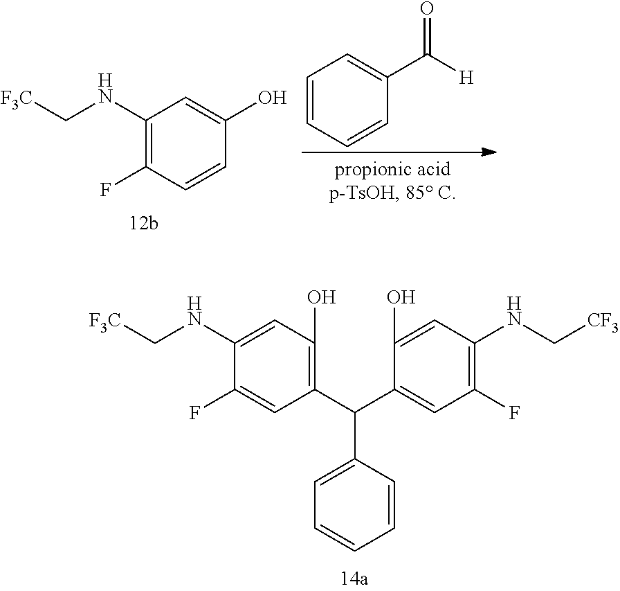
C1=CC=CC(C([H])=O)=C1.C1(NC[F3C])=C(F)C=CC(O)=C1.C1(NC[F3C])=CC(O)=C(C(C2=CC(F)=C(NC[CF3])C=C2O)C2=CC=CC=C2)C=C1F
